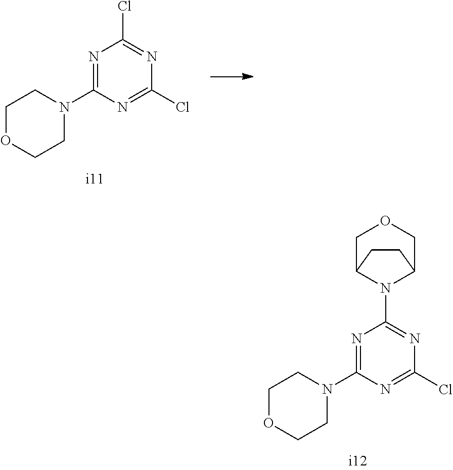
N1=C(N2CCOCC2)N=C(Cl)N=C1Cl.N1=C(N2CCOCC2)N=C(Cl)N=C1N1C2COCC1CC2
